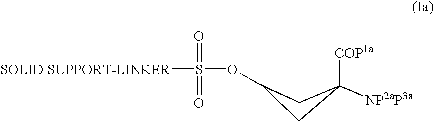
O(S([SOLID SUPPORT-LINKER])(=O)=O)C1CC([COP1a])([NP2aP3a])C1
